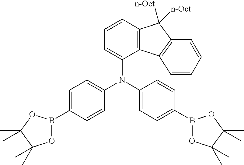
C12=C(C=CC=C1N(C1=CC=C(B3OC(C)(C)C(C)(C)O3)C=C1)C1=CC=C(B3OC(C)(C)C(C)(C)O3)C=C1)C([n-Oct])([n-Oct])C1=C2C=CC=C1
